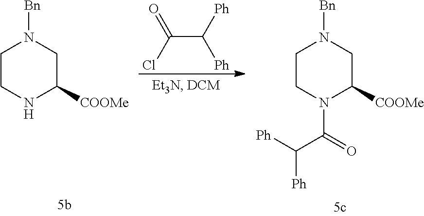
C1CNC([COOMe])CN1[Bn].C(C([Ph])[Ph])(=O)Cl.C1CN(C(=O)C([Ph])[Ph])C([COOMe])CN1[Bn]
